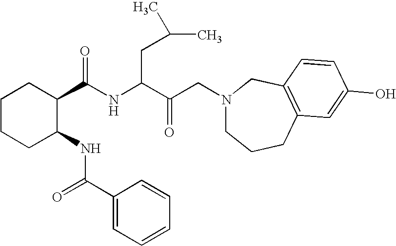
C1(C(NC(C(CN2CCCC3=C(C2)C=CC(O)=C3)=O)CC(C)C)=O)CCCCC1NC(C1=CC=CC=C1)=O
